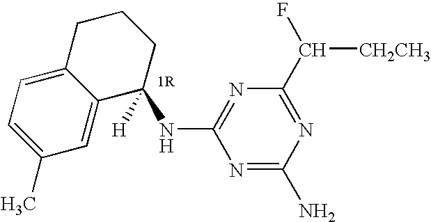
N1=C(N)N=C(C(F)[CH2CH3])N=C1NC1([H])CCCC2=CC=C(C)C=C12
